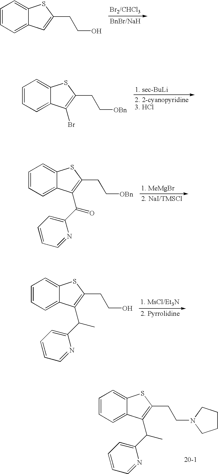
C1=CC=C2C(=C1)SC(CCO)=C2.C1=CC=C2C(=C1)SC(CC[OBn])=C2Br.C1=CC=C2C(=C1)SC(CC[OBn])=C2C(C1=CC=CC=N1)=O.C1=CC=C2C(=C1)SC(CCO)=C2C(C1=CC=CC=N1)C.C1=CC=C2C(=C1)SC(CCN1CCCC1)=C2C(C1=CC=CC=N1)C
